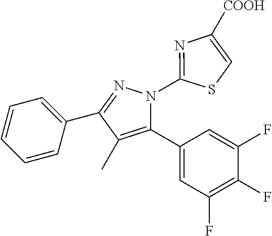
C1=CC=C(C2=NN(C3=NC([COOH])=CS3)C(C3=CC(F)=C(F)C(F)=C3)=C2C)C=C1
